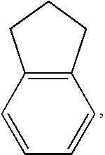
C12=C(C=CC=C1)CCC2
